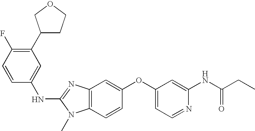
C1(C2CCOC2)=C(F)C=CC(NC2=NC3=C(N2C)C=CC(OC2=CC=NC(NC(CC)=O)=C2)=C3)=C1
